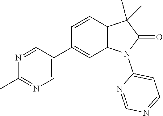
C1(C)=NC=C(C2=CC3=C(C=C2)C(C)(C)C(=O)N3C2=CC=NC=N2)C=N1
